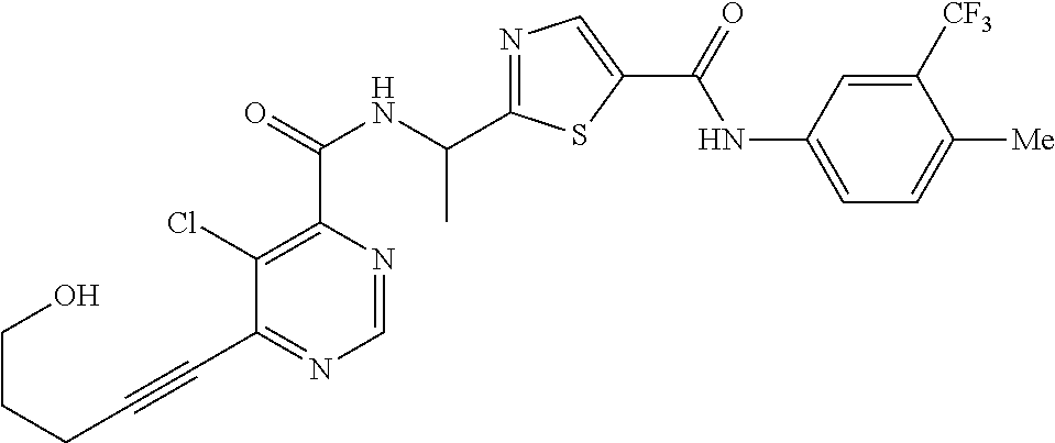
C1=NC(C(=O)NC(C2=NC=C(C(=O)NC3=CC=C([Me])C([CF3])=C3)S2)C)=C(Cl)C(C#CCCCO)=N1
